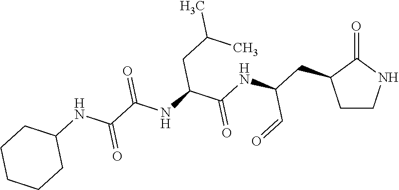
C1CNC(=O)C1CC(NC(C(NC(C(NC1CCCCC1)=O)=O)CC(C)C)=O)C=O
